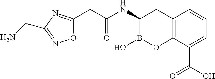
O1C(CC(NC2B(O)OC3=C(C2)C=CC=C3C(O)=O)=O)=NC(CN)=N1
